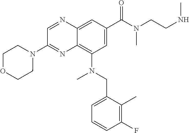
N(C(C1=CC(N(CC2=CC=CC(F)=C2C)C)=C2C(=C1)N=CC(N1CCOCC1)=N2)=O)(CCNC)C
